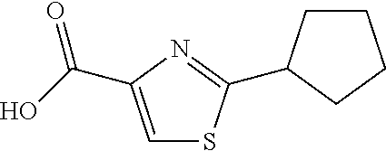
C1=C(C(=O)O)N=C(C2CCCC2)S1
